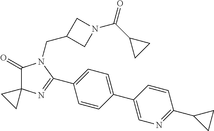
C1(=O)C2(N=C(C3=CC=C(C4=CN=C(C5CC5)C=C4)C=C3)N1CC1CN(C(C3CC3)=O)C1)CC2
